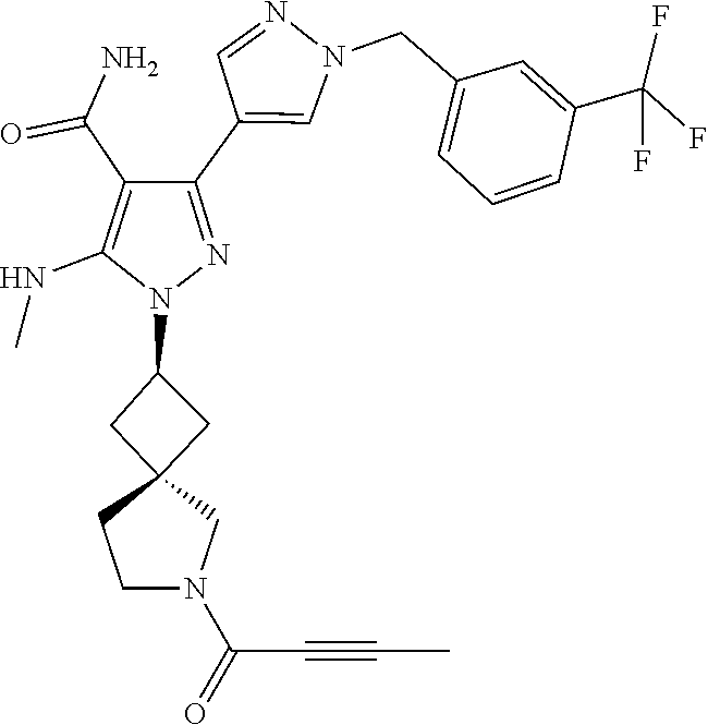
C12(CC(N3N=C(C4=CN(CC5=CC=CC(C(F)(F)F)=C5)N=C4)C(C(=O)N)=C3NC)C1)CCN(C(=O)C#CC)C2
